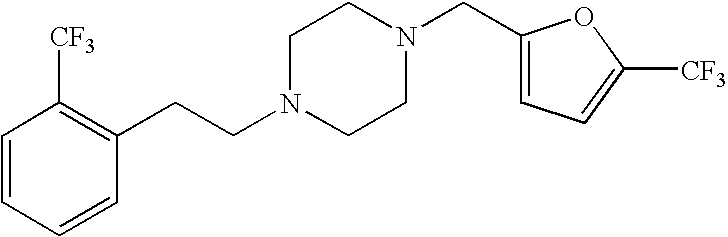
C(N1CCN(CC2=CC=C([CF3])O2)CC1)CC1=C([CF3])C=CC=C1
